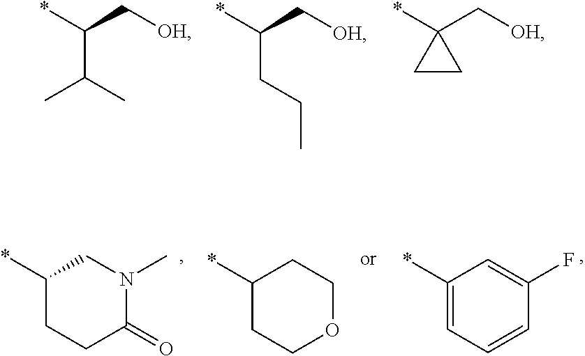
C(C(C)C)(*)C[OH].C1CC1(*)C[OH].C(CCC)(*)C[OH].C1(*)CCOCC1.C1(*)=CC=CC(F)=C1.C1(*)CCC(=O)N(C)C1
